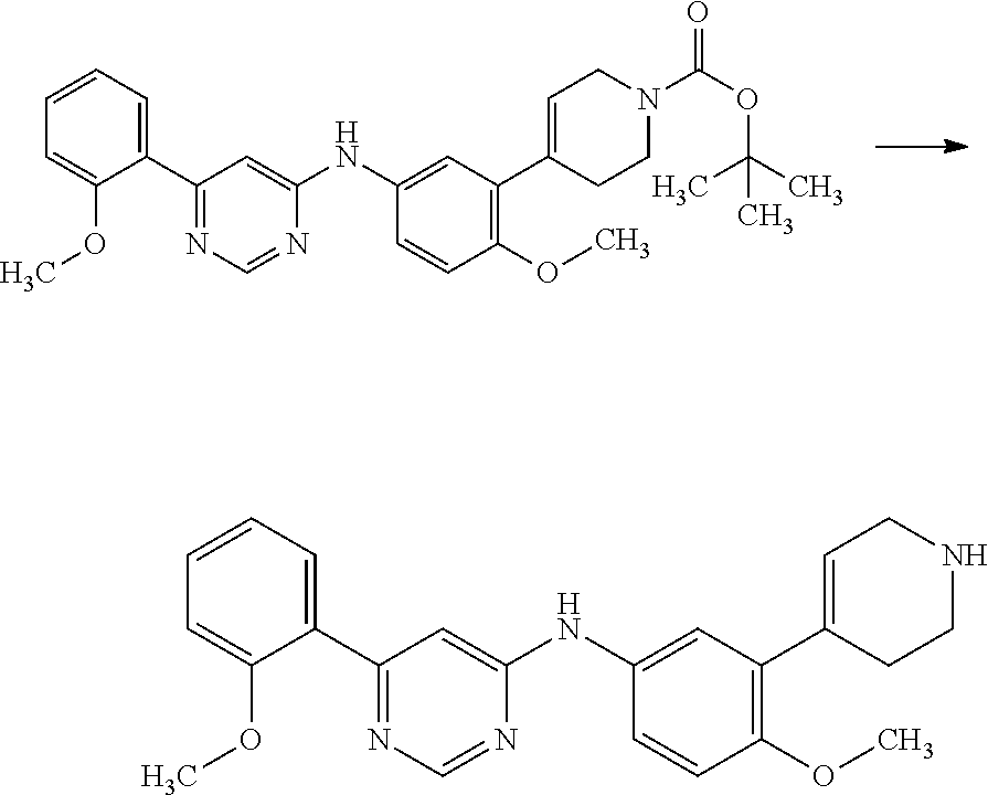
C1(C2=NC=NC(NC3=CC(C4=CCN(C(=O)OC(C)(C)C)CC4)=C(OC)C=C3)=C2)=CC=CC=C1OC.C1(C2=NC=NC(NC3=CC(C4=CCNCC4)=C(OC)C=C3)=C2)=CC=CC=C1OC
